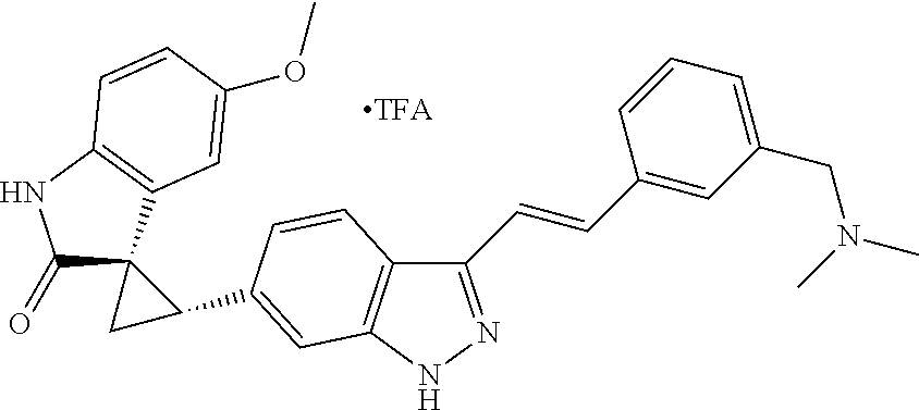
C1(=O)C2(C3=C(N1)C=CC(OC)=C3)CC2C1=CC2=C(C(C=CC3=CC(CN(C)C)=CC=C3)=NN2)C=C1
